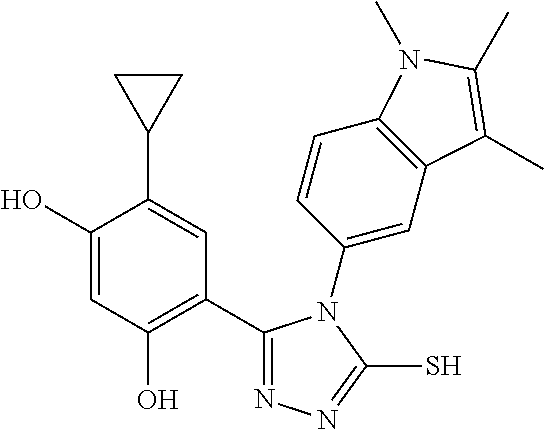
C1(C2=C(O)C=C(O)C(C3CC3)=C2)=NN=C(S)N1C1=CC2=C(C=C1)N(C)C(C)=C2C
